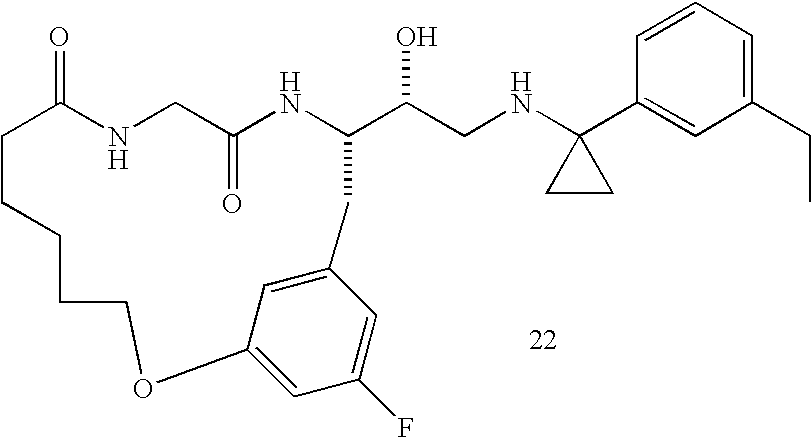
C1=CC=C(CC)C=C1C1(NCC(O)C2NC(=O)CNC(=O)CCCCCOC3=CC(F)=CC(=C3)C2)CC1
